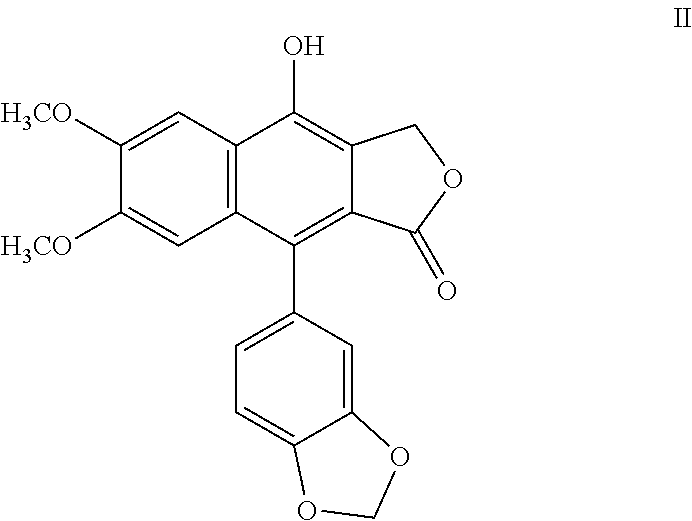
C12=C(C=C([H3CO])C([H3CO])=C1)C(O)=C1C(=C2C2=CC=C3C(=C2)OCO3)C(=O)OC1
